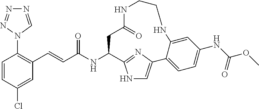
C(C(NC1C2=NC(=CN2)C2=CC=C(NC(OC)=O)C=C2NCCNC(=O)C1)=O)=CC1=C(N2C=NN=N2)C=CC(Cl)=C1
